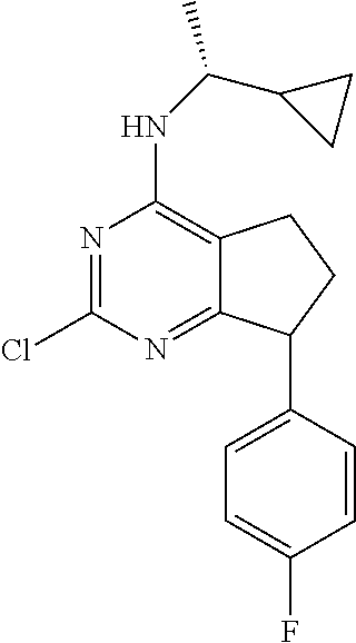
N1=C(Cl)N=C2C(=C1NC(C1CC1)C)CCC2C1=CC=C(F)C=C1
